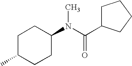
C1C(C)CCC(N(C(C2CCCC2)=O)C)C1
